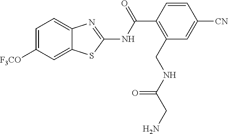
C1=C([F3CO])C=C2C(=C1)N=C(NC(C1=C(CNC(CN)=O)C=C([CN])C=C1)=O)S2
